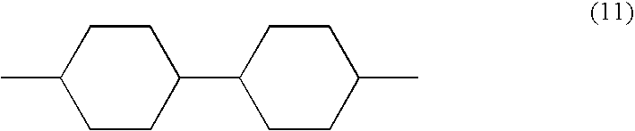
CC1CCC(C2CCC(C)CC2)CC1
